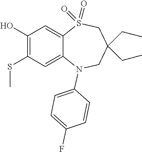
C1=C2S(=O)(=O)CC(CC)(CC)CN(C3=CC=C(F)C=C3)C2=CC(SC)=C1O
